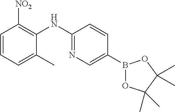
C1=CC(B2OC(C)(C)C(C)(C)O2)=CN=C1NC1=C([NO2])C=CC=C1C
